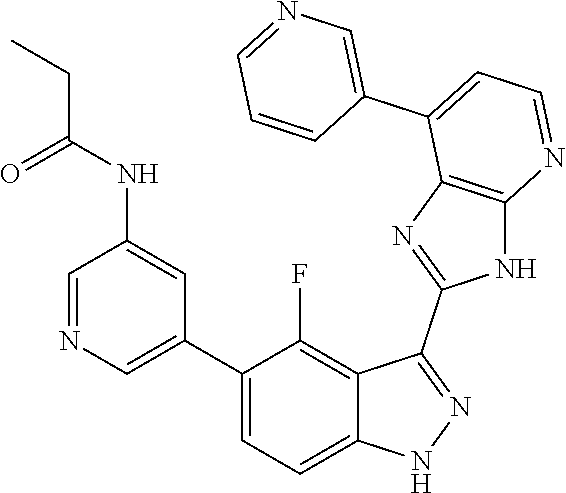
C1=NC=C(C2=CC=C3C(=C2F)C(C2=NC4=C(N2)N=CC=C4C2=CN=CC=C2)=NN3)C=C1NC(=O)CC
